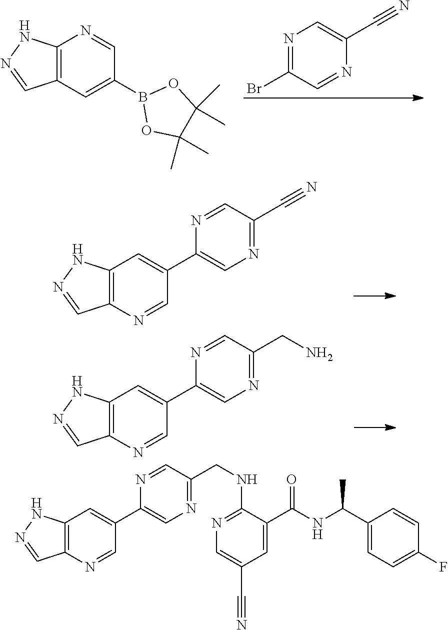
N1=C(Br)C=NC(C#N)=C1.C12=C(C=C(B3OC(C)(C)C(C)(C)O3)C=N1)C=NN2.C12=C(N=CC(C3=CN=C(C#N)C=N3)=C1)C=NN2.C12=C(N=CC(C3=CN=C(CN)C=N3)=C1)C=NN2.C12=C(N=CC(C3=CN=C(CNC4=NC=C(C#N)C=C4C(NC(C4=CC=C(F)C=C4)C)=O)C=N3)=C1)C=NN2
